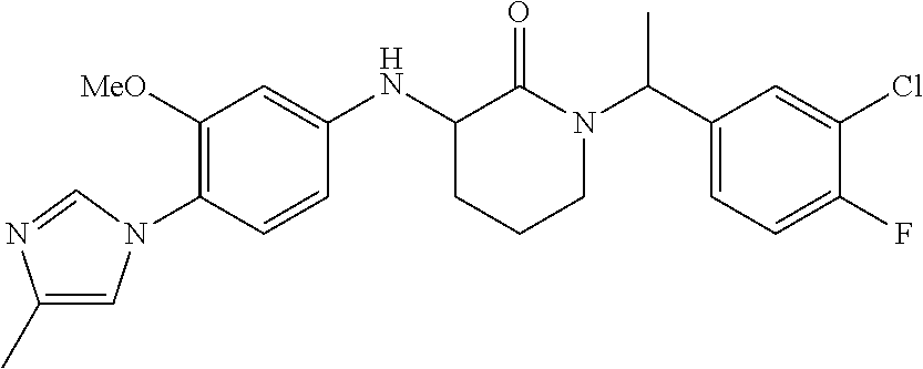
C1([MeO])=C(N2C=C(C)N=C2)C=CC(NC2CCCN(C(C3=CC=C(F)C(Cl)=C3)C)C2=O)=C1
